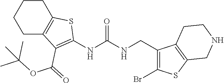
C1CC2=C(CC1)SC(NC(NCC1=C(Br)SC3=C1CCNC3)=O)=C2C(OC(C)(C)C)=O
